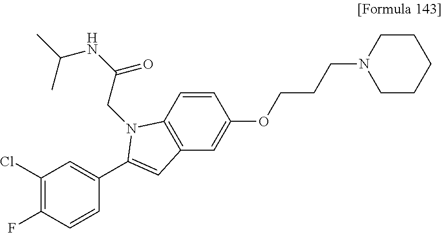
C1(Cl)=C(F)C=CC(C2=CC3=C(C=CC(OCCCN4CCCCC4)=C3)N2CC(=O)NC(C)C)=C1
